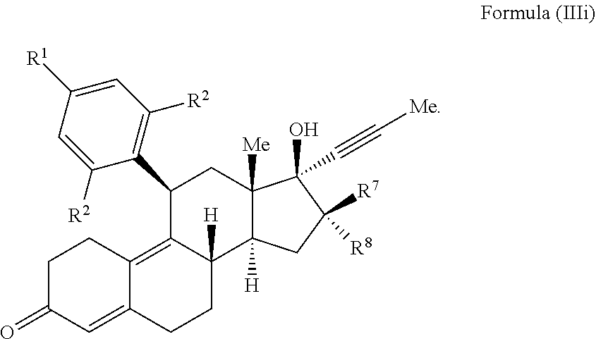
C1(C2=C([R2])C=C([R1])C=C2[R2])C2=C3C(=CC(=O)CC3)CCC2([H])C2([H])C([Me])(C1)C(O)(C#C[Me])C([R8])([R7])C2
